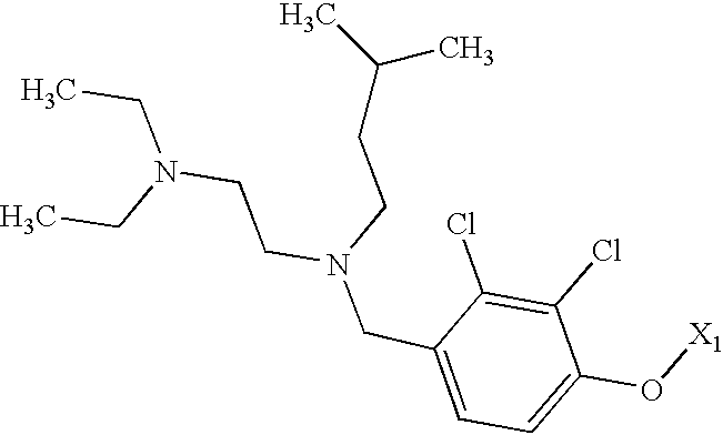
C(C1=CC=C(O[X1])C(Cl)=C1Cl)N(CCN(CC)CC)CCC(C)C
